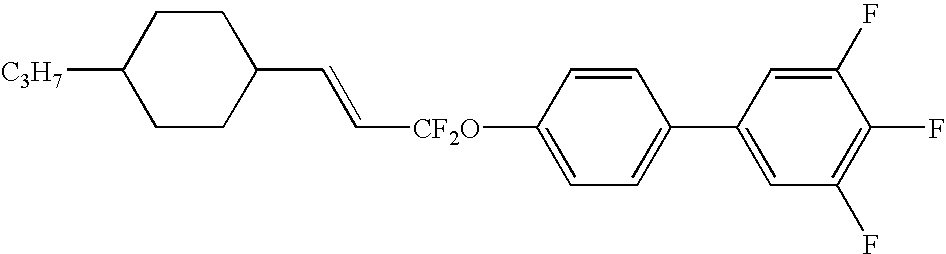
C([CF2O]C1=CC=C(C2=CC(F)=C(F)C(F)=C2)C=C1)=CC1CCC([C3H7])CC1
